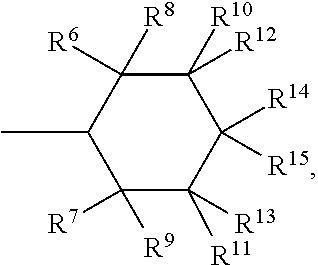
CC1C([R9])([R7])C([R11])([R13])C([R14])([R15])C([R10])([R12])C1([R6])[R8]
